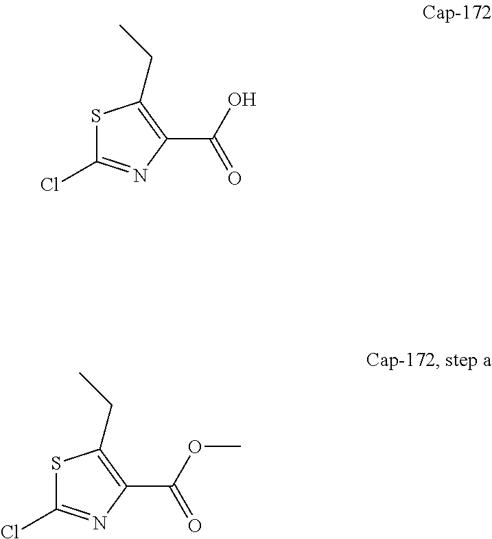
S1C(Cl)=NC(C(O)=O)=C1CC.S1C(Cl)=NC(C(OC)=O)=C1CC
